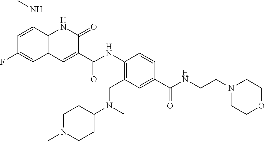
C1=C(NC)C2=C(C=C1F)C=C(C(NC1=C(CN(C3CCN(C)CC3)C)C=C(C(NCCN3CCOCC3)=O)C=C1)=O)C(=O)N2
